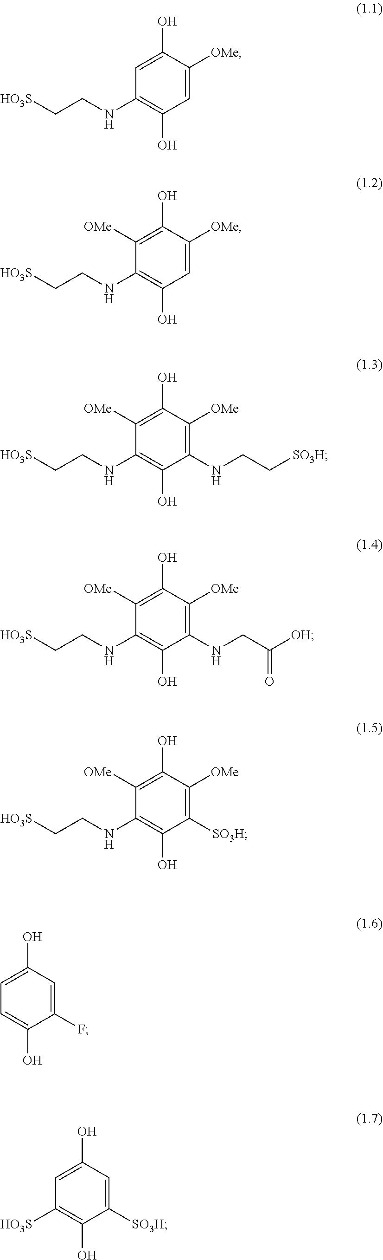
C1=C([OMe])C(O)=CC(NCC[HO3S])=C1O.C1=C([OMe])C(O)=C([OMe])C(NCC[HO3S])=C1O.C1(NCC[SO3H])=C([OMe])C(O)=C([OMe])C(NCC[HO3S])=C1O.C1(NCC([OH])=O)=C([OMe])C(O)=C([OMe])C(NCC[HO3S])=C1O.C1([SO3H])=C([OMe])C(O)=C([OMe])C(NCC[HO3S])=C1O.C1(F)=CC(O)=CC=C1O.C1([SO3H])=CC(O)=CC([HO3S])=C1O
